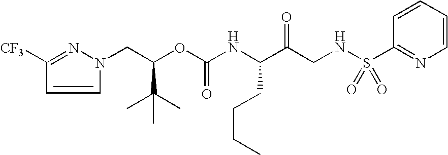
[CF3]C1=NN(CC(OC(NC(C(CNS(C2=NC=CC=C2)(=O)=O)=O)CCCC)=O)C(C)(C)C)C=C1
